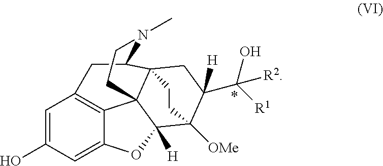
C1=C(O)C=C2C3=C1CC1C45C3(C([H])(O2)C([OMe])(C(C([R1])(O)[R2])([H])C4)CC5)CCN1C
